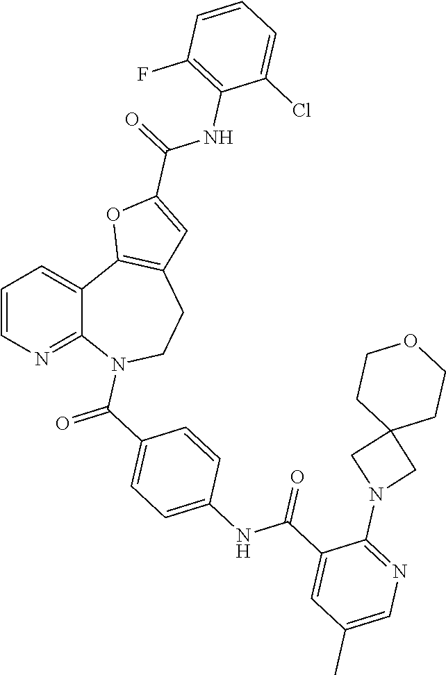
C12=NC=CC=C1C1=C(CCN2C(C2=CC=C(NC(C3=CC(C)=CN=C3N3CC4(C3)CCOCC4)=O)C=C2)=O)C=C(C(=O)NC2=C(F)C=CC=C2Cl)O1
